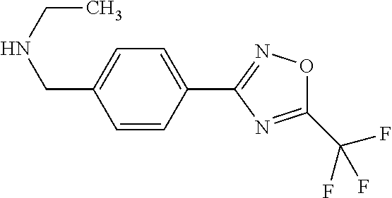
C1=CC(C2=NOC(C(F)(F)F)=N2)=CC=C1CNCC
